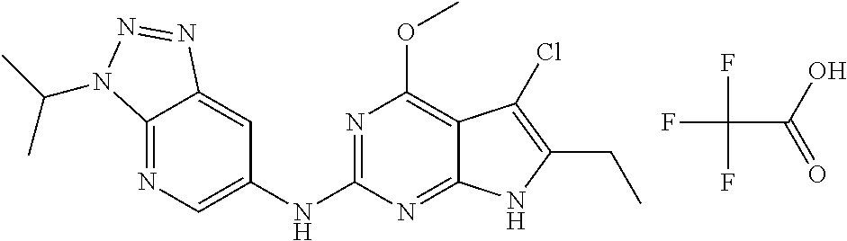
C12=NC=C(NC3=NC(OC)=C4C(=N3)NC(CC)=C4Cl)C=C1N=NN2C(C)C.FC(C(O)=O)(F)F
